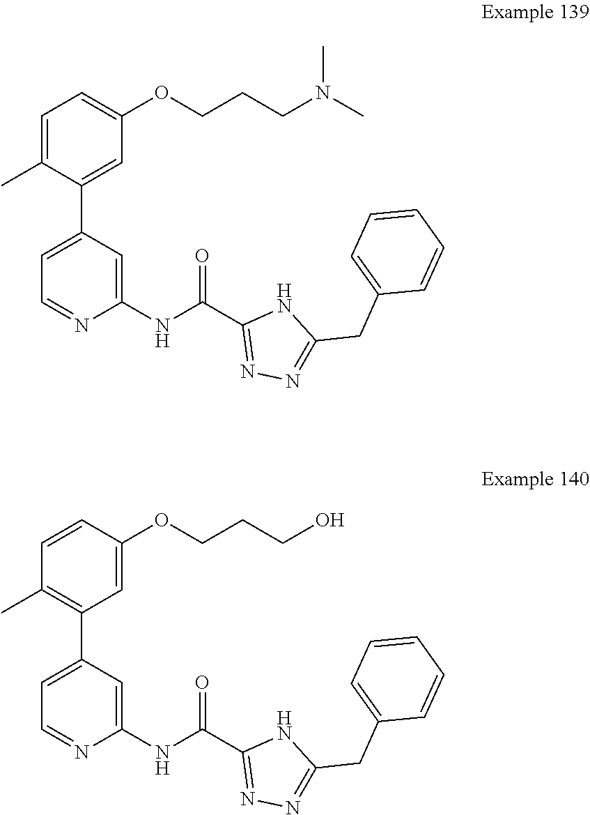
C1=C(C)C(C2=CC=NC(NC(C3=NN=C(CC4=CC=CC=C4)N3)=O)=C2)=CC(OCCCN(C)C)=C1.C1=CC(OCCCO)=CC(C2=CC=NC(NC(C3=NN=C(CC4=CC=CC=C4)N3)=O)=C2)=C1C
